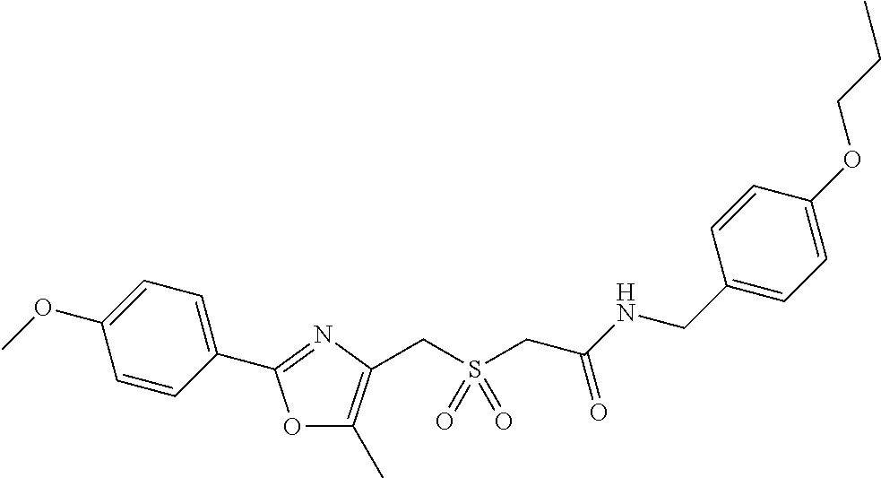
C1=CC(C2=NC(CS(CC(NCC3=CC=C(OCCC)C=C3)=O)(=O)=O)=C(C)O2)=CC=C1OC
